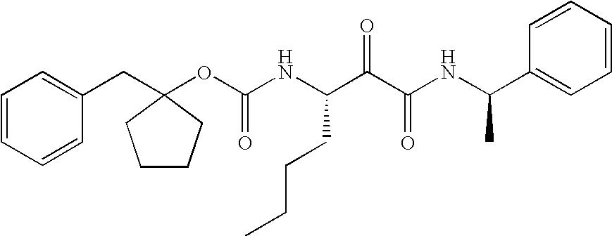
C1=CC=CC(CC2(OC(NC(C(C(NC(C3=CC=CC=C3)C)=O)=O)CCCC)=O)CCCC2)=C1
